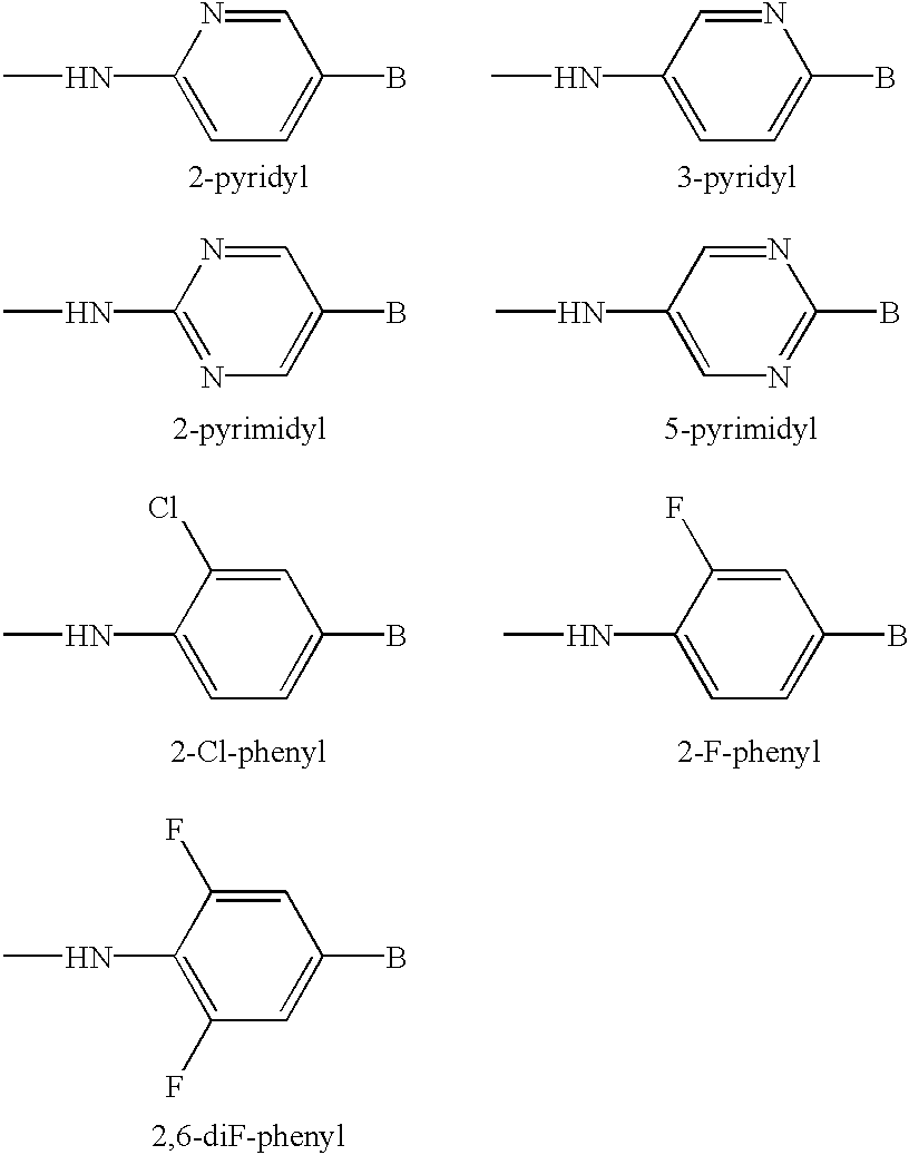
C1=NC(NC)=CC=C1B.N1=CC(NC)=CC=C1B.C1=C(F)C(NC)=C(F)C=C1B.C1=NC(NC)=NC=C1B.N1=CC(NC)=CN=C1B.C1=C(Cl)C(NC)=CC=C1B.C1=C(F)C(NC)=CC=C1B
